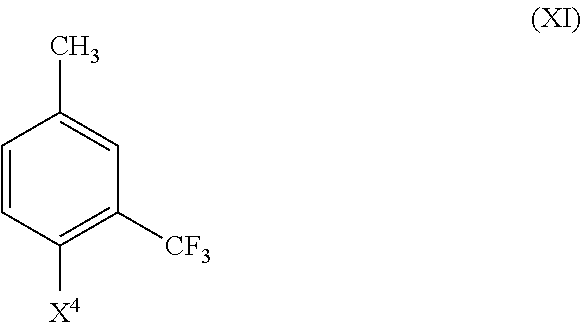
C1=CC([X4])=C([CF3])C=C1C
